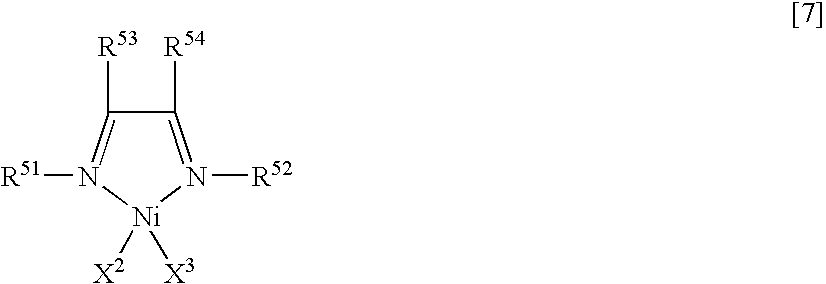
C1([R54])=N([R52])[Ni]([X2])([X3])N([R51])=C1[R53]
